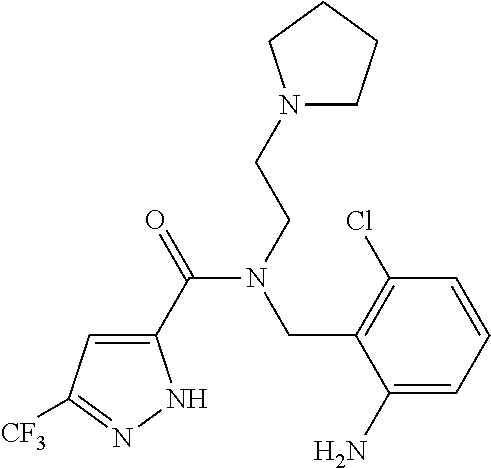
C1(C(=O)N(CCN2CCCC2)CC2=C(Cl)C=CC=C2N)=CC([CF3])=NN1
